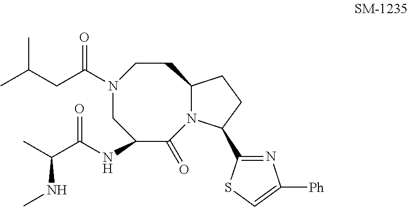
N1(C(CC(C)C)=O)CC(NC(C(C)NC)=O)C(=O)N2C(CC1)CCC2C1=NC([Ph])=CS1
